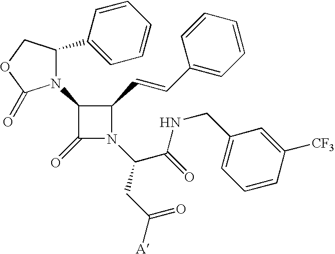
C1(=O)N(C(C(NCC2=CC=CC([CF3])=C2)=O)CC([A])=O)C(C=CC2=CC=CC=C2)C1N1C(=O)OCC1C1=CC=CC=C1
